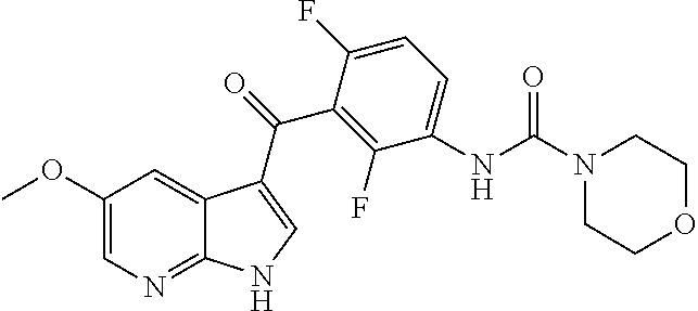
C1(OC)=CN=C2C(=C1)C(C(C1=C(F)C(NC(N3CCOCC3)=O)=CC=C1F)=O)=CN2
